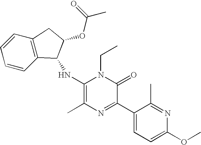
C1(NC2C3=C(C=CC=C3)CC2OC(C)=O)=C(C)N=C(C2=CC=C(OC)N=C2C)C(=O)N1CC
